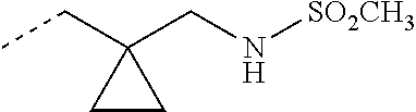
CCC1(CN[SO2CH3])CC1
